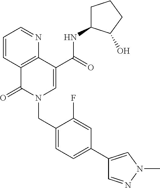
C1=CC2=C(N=C1)C(C(=O)NC1CCCC1O)=CN(CC1=CC=C(C3=CN(C)N=C3)C=C1F)C2=O
